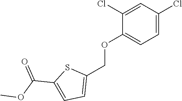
O(C1=CC=C(Cl)C=C1Cl)CC1=CC=C(C(OC)=O)S1
